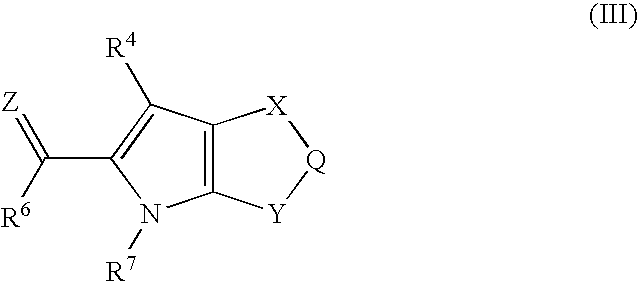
C12=C(C([R4])=C(C([R6])=[Z])N1[R7])[X][Q][Y]2
